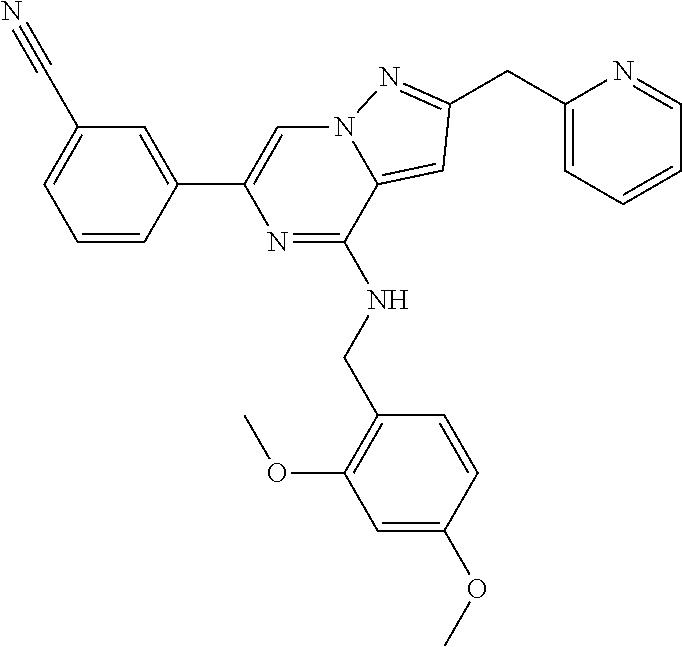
C1=CC(C2=CN3C(=CC(CC4=CC=CC=N4)=N3)C(NCC3=C(OC)C=C(OC)C=C3)=N2)=CC(C#N)=C1
